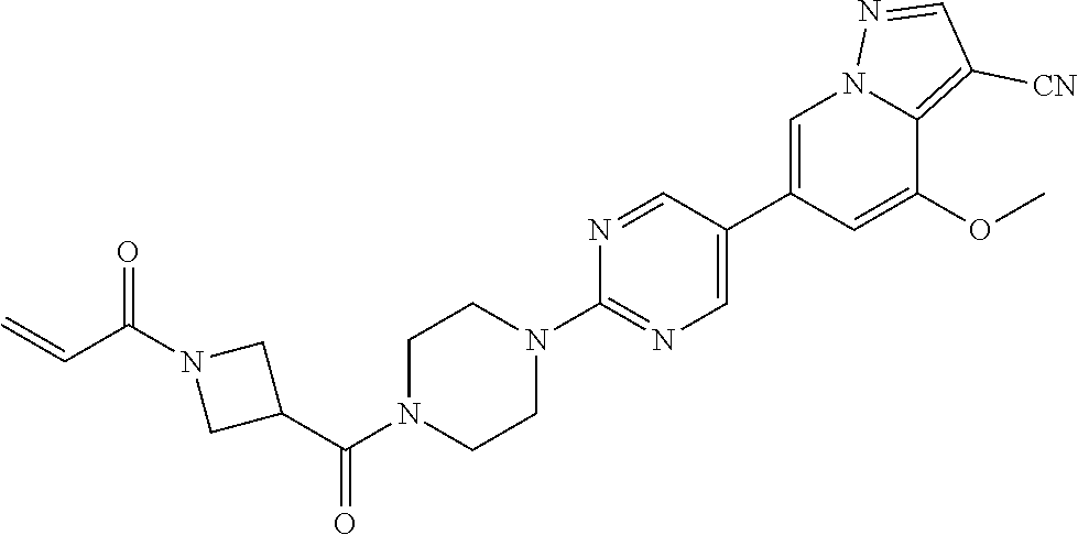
C1=C(C2=CN=C(N3CCN(C(=O)C4CN(C(=O)C=C)C4)CC3)N=C2)C=C(OC)C2=C([CN])C=NN12
